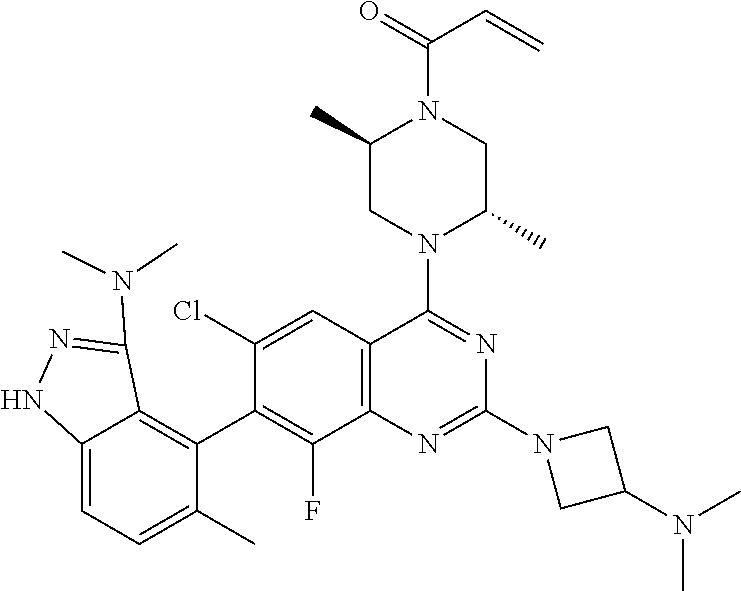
C12=C(C=C(Cl)C(C3=C4C(=CC=C3C)NN=C4N(C)C)=C1F)C(N1C(C)CN(C(=O)C=C)C(C)C1)=NC(N1CC(N(C)C)C1)=N2
